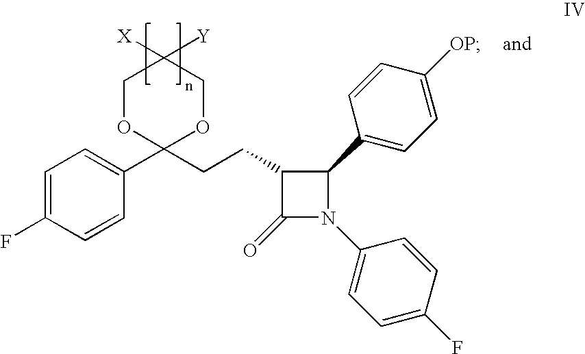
C1C([Y])([X])COC(CCC2C(=O)N(C3=CC=C(F)C=C3)C2C2=CC=C([OP])C=C2)(C2=CC=C(F)C=C2)O1
